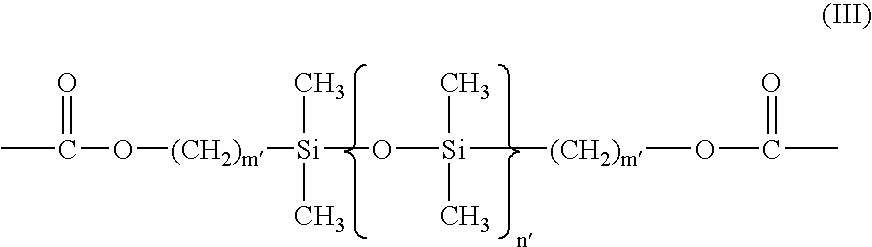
CC(=O)O[(CH2)m][Si](C)(C)O[Si](C)(C)[(CH2)m]OC(C)=O
